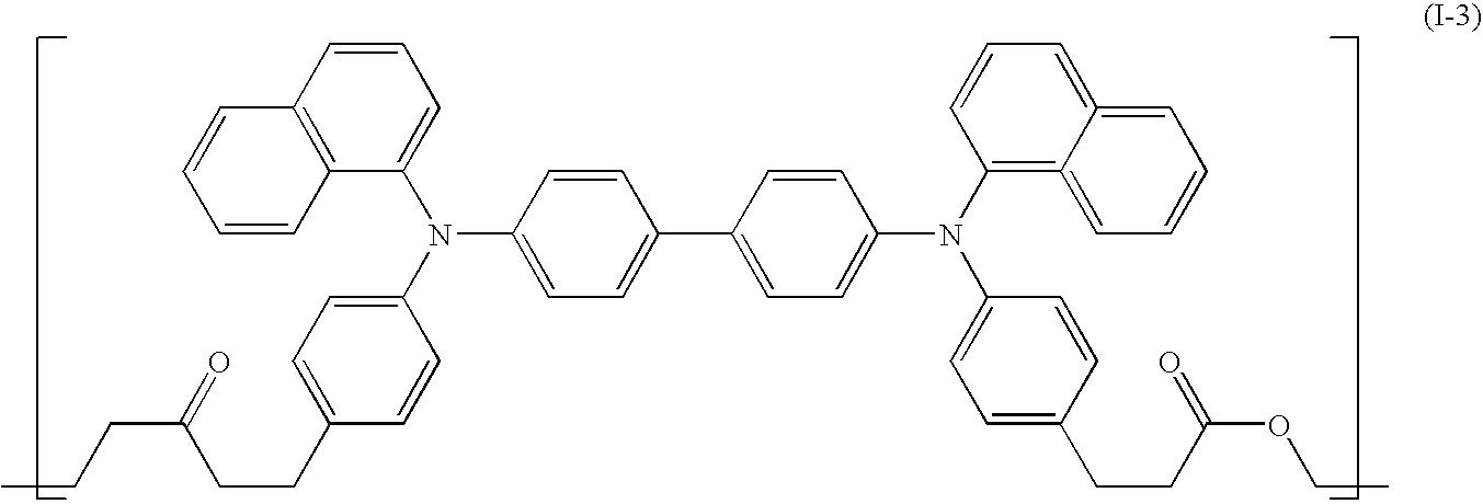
C1=CC2=C(C(N(C3=CC=C(CCC(CCC)=O)C=C3)C3=CC=C(C4=CC=C(N(C5=C6=CC=CC=C6=CC=C5)C5=CC=C(CCC(OCC)=O)C=C5)C=C4)C=C3)=C1)C=CC=C2
